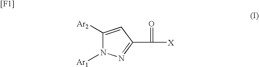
C1([Ar2])=CC(C([X])=O)=NN1[Ar1].[[F1]]
